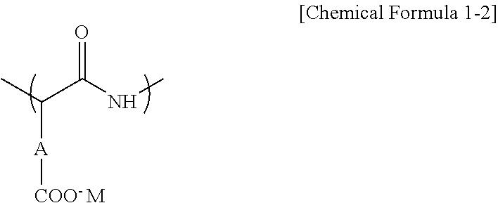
CC(C(NC)=O)[A][COO- M]
